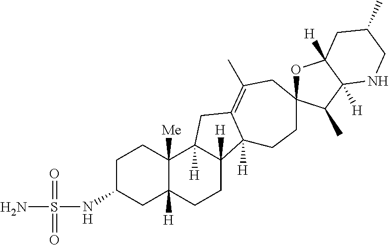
C1C(NS(N)(=O)=O)CC2([H])C([Me])(C1)C1([H])C([H])(CC2)C2([H])C(=C(C)CC3(CC2)OC2([H])C([H])(C3C)NCC(C)C2)C1
